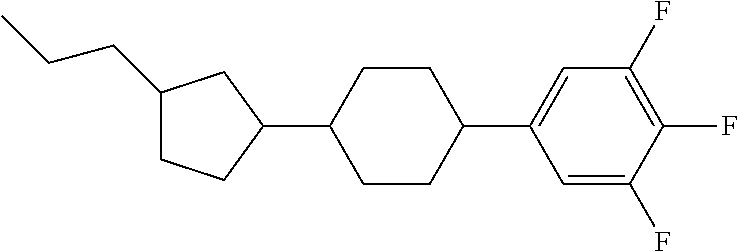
C1(CCC)CCC(C2CCC(C3=CC(F)=C(F)C(F)=C3)CC2)C1
